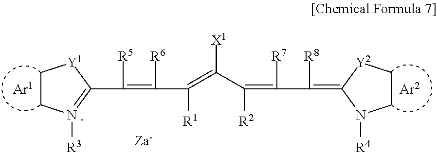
C1CN([R3])=C(C([R5])=C([R6])C([R1])=C(C([R2])=C([R7])C([R8])=C2N([R4])CC[Y2]2)[X1])[Y1]1
